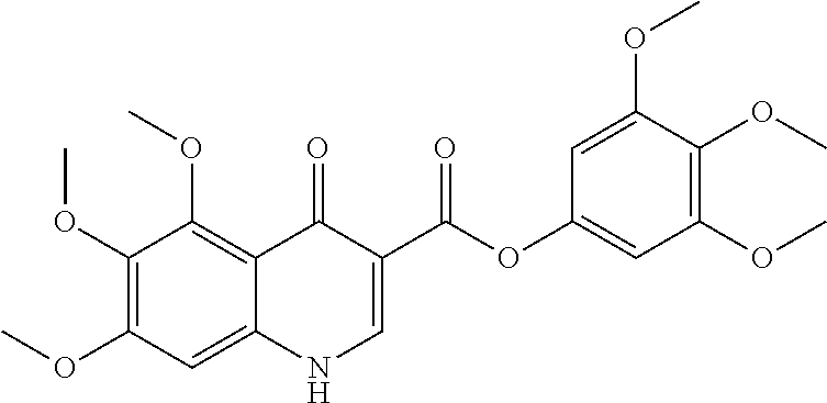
O(C1=C(OC)C=C2C(=C1OC)C(=O)C(C(=O)OC1=CC(OC)=C(OC)C(OC)=C1)=CN2)C
